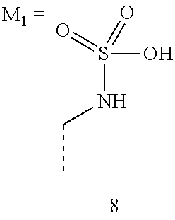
C(C)NS(=O)(O)=O
